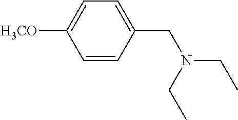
C1=CC(CN(CC)CC)=CC=C1[H3CO]
